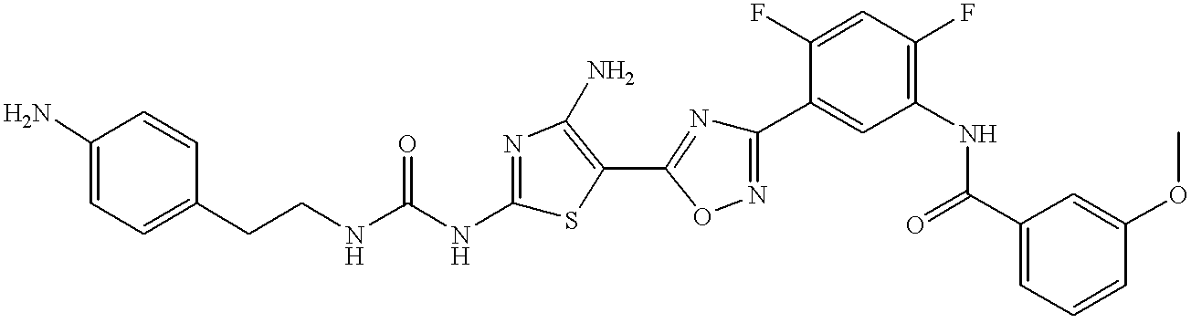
C(CNC(NC1=NC(N)=C(C2=NC(C3=CC(NC(C4=CC=CC(OC)=C4)=O)=C(F)C=C3F)=NO2)S1)=O)C1=CC=C(N)C=C1
